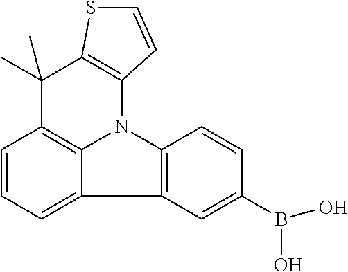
C1=CC=C2C3=C1C(C)(C)C1=C(N3C3=C2C=C(B(O)O)C=C3)C=CS1
